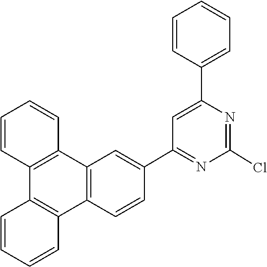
N1=C(C2=CC3=C(C=C2)C2=C(C4=C3C=CC=C4)C=CC=C2)C=C(C2=CC=CC=C2)N=C1Cl
